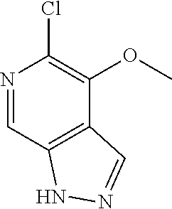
N1=CC2=C(C(OC)=C1Cl)C=NN2
